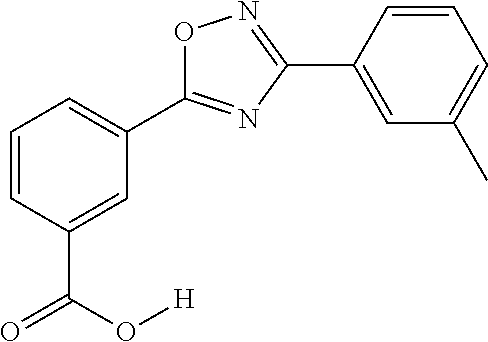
C1=CC(C(O[H])=O)=CC(C2=NC(C3=CC(C)=CC=C3)=NO2)=C1
